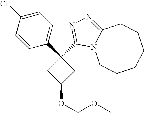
C1=C(Cl)C=CC(C2(C3=NN=C4N3CCCCCC4)CC(OCOC)C2)=C1
